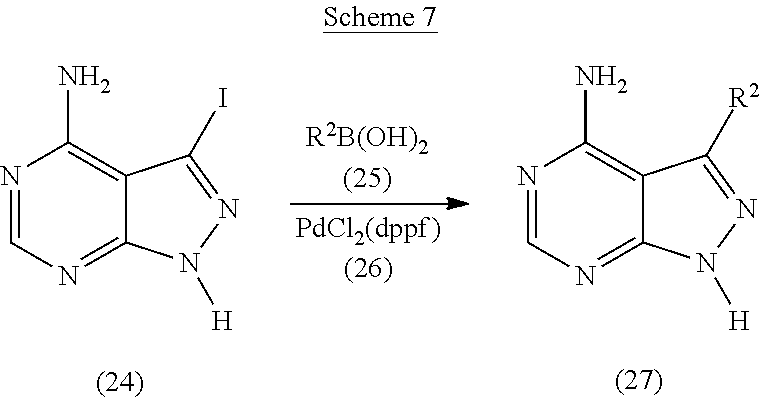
N1=CN=C2C(=C1N)C(I)=NN2[H].N1=CN=C2C(=C1N)C([R2])=NN2[H]
